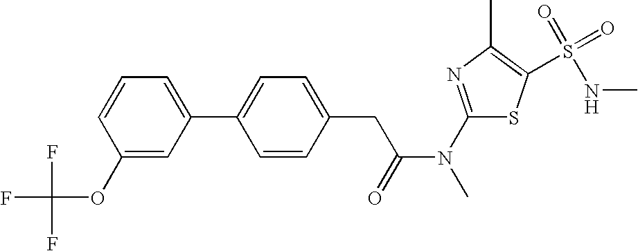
FC(OC1=CC(C2=CC=C(CC(N(C3=NC(C)=C(S(=O)(=O)NC)S3)C)=O)C=C2)=CC=C1)(F)F
